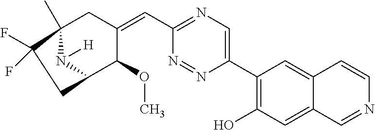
C12(C)N([H])C(C(OC)C(=CC3=NC=C(C4=C(O)C=C5C(=C4)C=CN=C5)N=N3)C1)CC2(F)F
